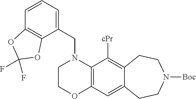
C1COC2=C(N1CC1=CC=CC3=C1OC(F)(F)O3)C([cPr])=C1C(=C2)CCN([Boc])CC1
